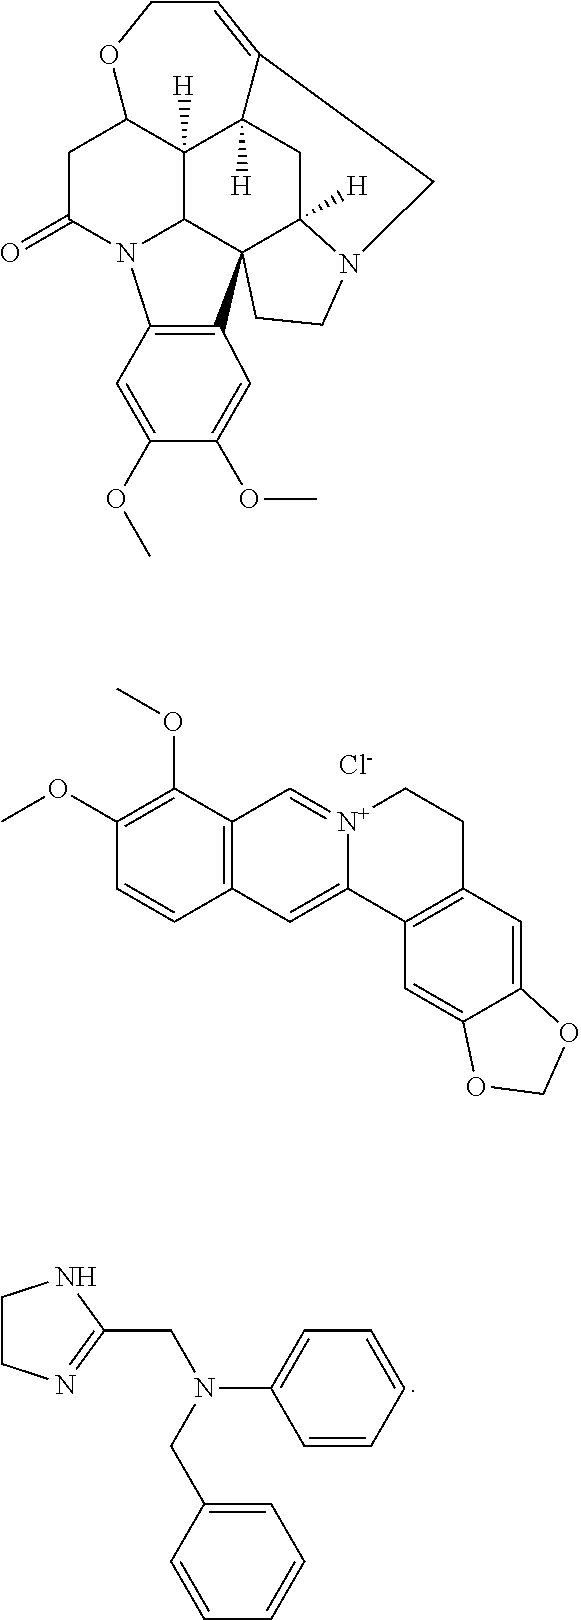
C12=C(C(OC)=C(OC)C=C1)C=[N+]1C(=C2)C2=C(CC1)C=C1C(=C2)OCO1.[Cl-].C1CN=C(CN(CC2=CC=CC=C2)C2=CC=CC=C2)N1.C1C(=O)N2C3C4([H])C1OCC=C1C4([H])CC4([H])C3(CCN4C1)C1=C2C=C(OC)C(OC)=C1
